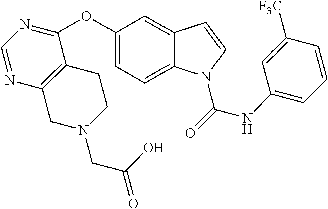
C1(OC2=CC=C3C(=C2)C=CN3C(=O)NC2=CC=CC([F3C])=C2)=NC=NC2=C1CCN(CC(=O)O)C2
